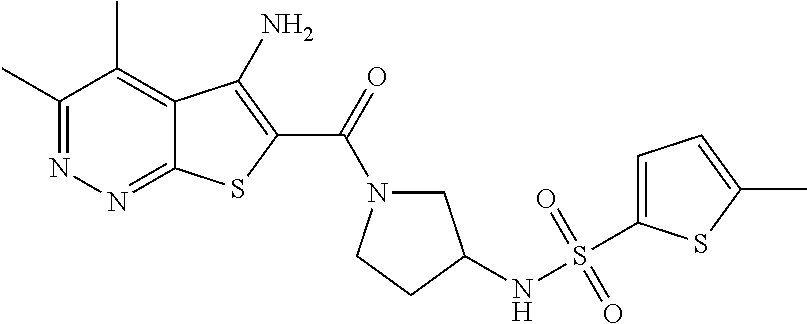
C1(C)=NN=C2C(=C1C)C(N)=C(C(=O)N1CC(NS(C3=CC=C(C)S3)(=O)=O)CC1)S2
